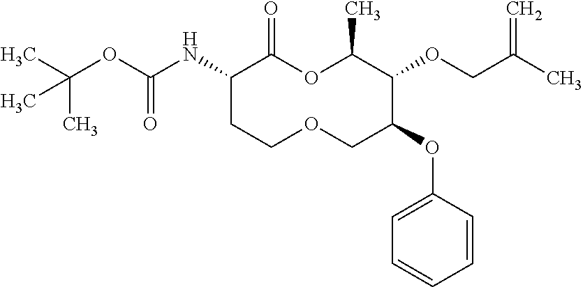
C1(NC(OC(C)(C)C)=O)CCOCC(OC2=CC=CC=C2)C(OCC(C)=C)C(C)OC1=O
